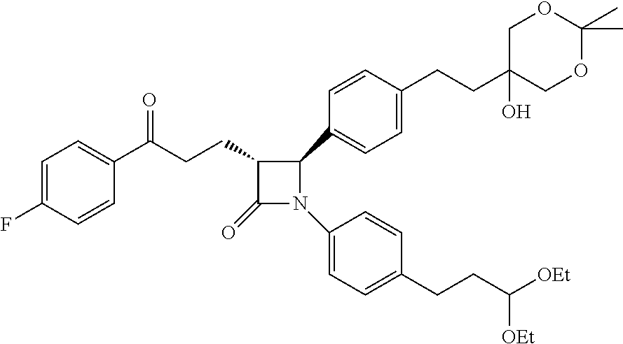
C1=C(F)C=CC(C(CCC2C(=O)N(C3=CC=C(CCC([OEt])[OEt])C=C3)C2C2=CC=C(CCC3(O)COC(C)(C)OC3)C=C2)=O)=C1
